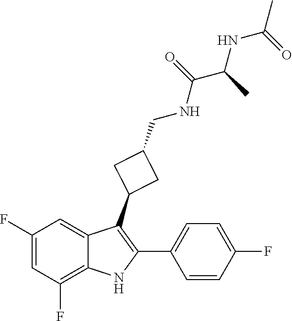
C1=C(C2=C(C3CC(CNC(=O)C(NC(C)=O)C)C3)C3=CC(F)=CC(F)=C3N2)C=CC(F)=C1
